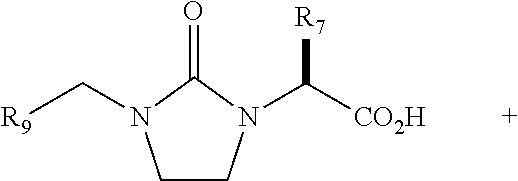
C1CN(C([CO2H])[R7])C(=O)N1C[R9]
